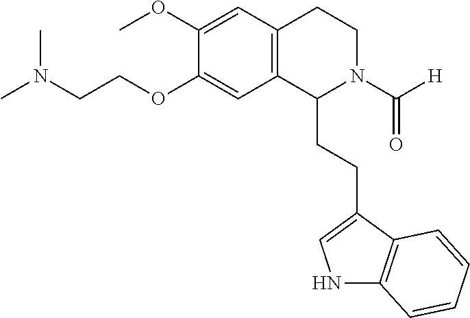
O(C1=CC2=C(C=C1OC)CCN(C([H])=O)C2CCC1=CNC2=C1C=CC=C2)CCN(C)C
